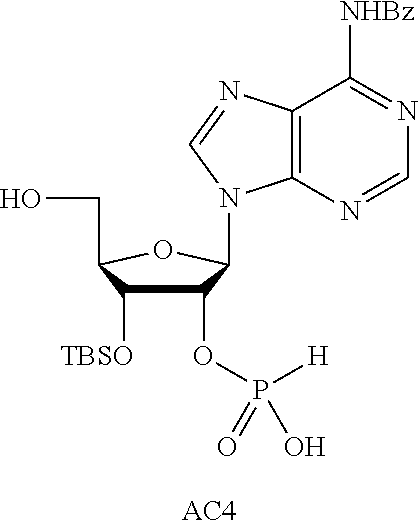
C1(OP([H])(O)=O)C([TBSO])C(CO)OC1N1C2=C(C([NHBz])=NC=N2)N=C1
